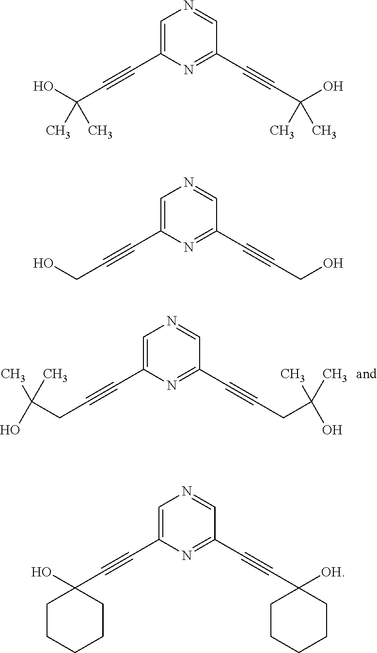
C1=C(C#CCC(C)(O)C)N=C(C#CCC(O)(C)C)C=N1.C1=C(C#CC(O)(C)C)N=C(C#CC(O)(C)C)C=N1.C1=C(C#CCO)N=C(C#CCO)C=N1.C1=C(C#CC2(O)CCCCC2)N=C(C#CC2([OH])CCCCC2)C=N1
